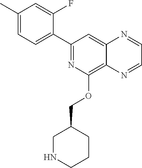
C1(C2=CC=C(C)C=C2F)=NC(OCC2CNCCC2)=C2C(=C1)N=CC=N2
